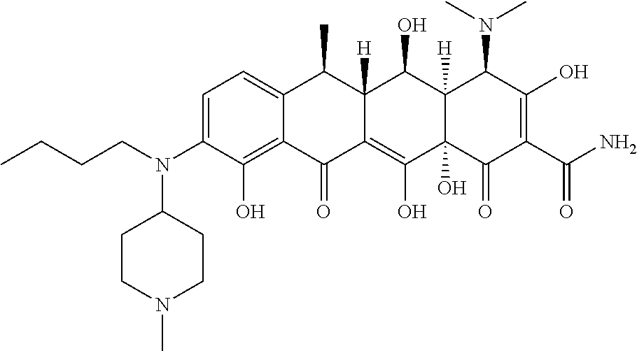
C1=C(N(CCCC)C2CCN(C)CC2)C(O)=C2C(=C1)C(C)C1([H])C(=C(O)C3(O)C([H])(C1O)C(N(C)C)C(O)=C(C(N)=O)C3=O)C2=O
